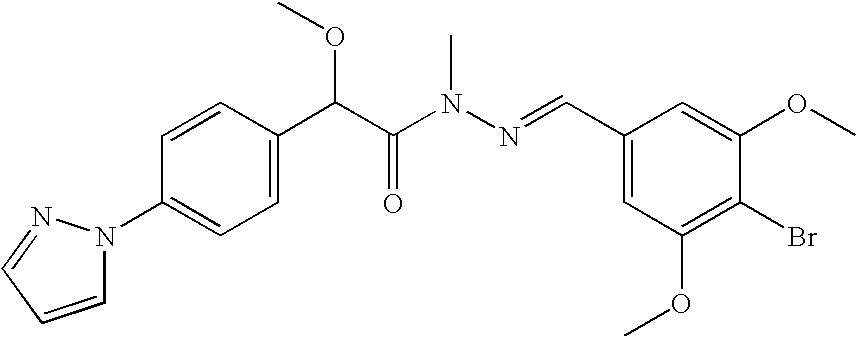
C1=CC(C(C(N(N=CC2=CC(OC)=C(Br)C(OC)=C2)C)=O)OC)=CC=C1N1C=CC=N1
